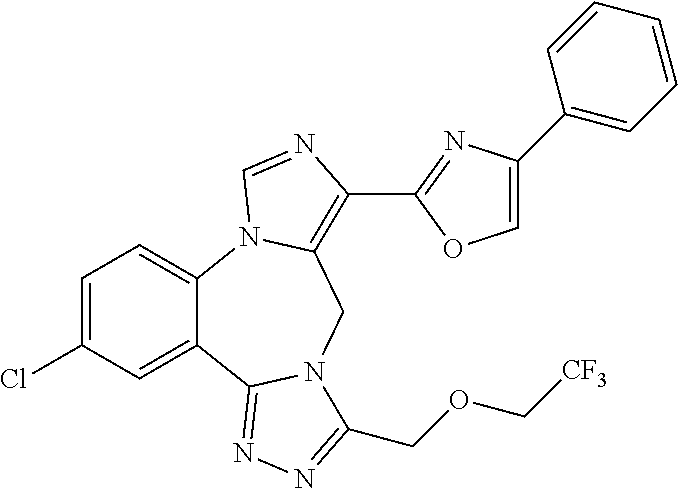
C12=CC=C(Cl)C=C1C1=NN=C(COC[CF3])N1CC1=C(C3=NC(C4=CC=CC=C4)=CO3)N=CN21
